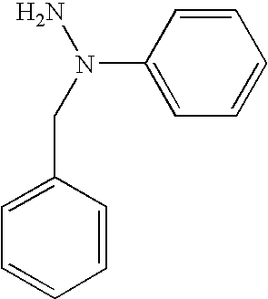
C(N(N)C1=CC=CC=C1)C1=CC=CC=C1
